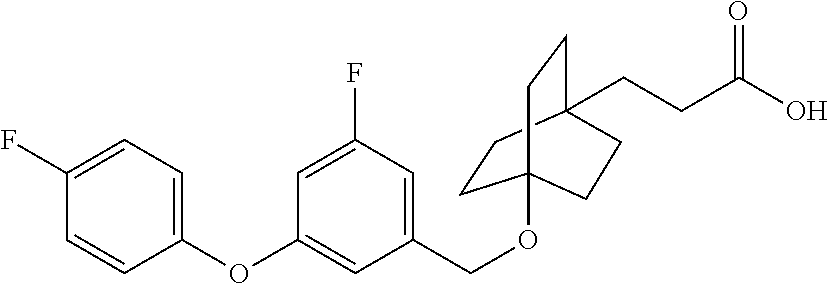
C1CC2(CCC(O)=O)CCC1(OCC1=CC(F)=CC(OC3=CC=C(F)C=C3)=C1)CC2
